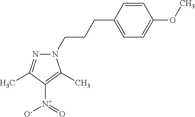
N1(CCCC2=CC=C(OC)C=C2)N=C(C)C([N+](=O)[O-])=C1C
